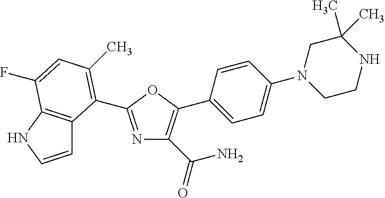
C1=CNC2=C1C(C1=NC(C(=O)N)=C(C3=CC=C(N4CCNC(C)(C)C4)C=C3)O1)=C(C)C=C2F
